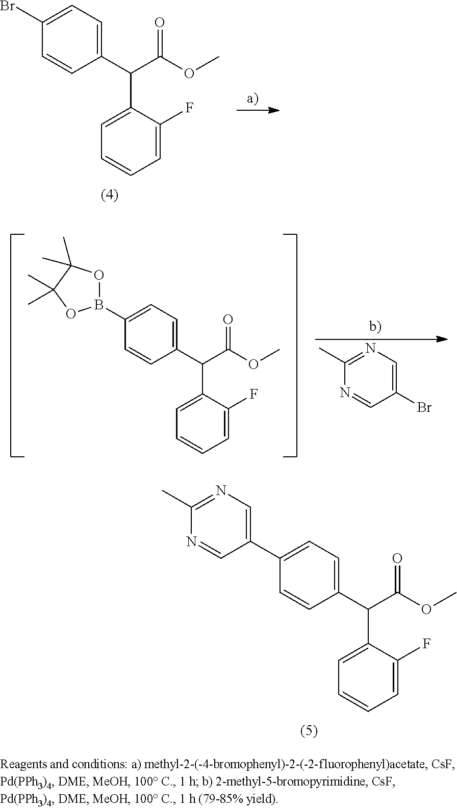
C1=C(C(C(OC)=O)C2=CC=CC=C2F)C=CC(C2=CN=C(C)N=C2)=C1.C1=C(C(C(OC)=O)C2=CC=CC=C2F)C=CC(Br)=C1.C1=C(C(C(OC)=O)C2=CC=CC=C2F)C=CC(B2OC(C)(C)C(C)(C)O2)=C1.C1=C(Br)C=NC(C)=N1
